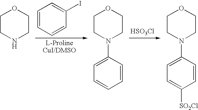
C1=CC=CC(I)=C1.[HSO3Cl].C1CNCCO1.C1CN(C2=CC=CC=C2)CCO1.C1CN(C2=CC=C([SO2Cl])C=C2)CCO1
